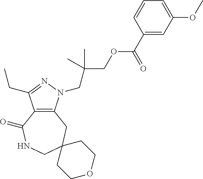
C12=C(N(CC(COC(C3=CC(OC)=CC=C3)=O)(C)C)N=C1CC)CC1(CNC2=O)CCOCC1
